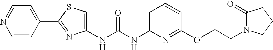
C(NC1=CC=CC(OCCN2C(=O)CCC2)=N1)(=O)NC1=CSC(C2=CC=NC=C2)=N1
